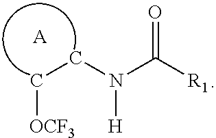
N([H])(C([R1])=O)CC[OCF3].[A]
